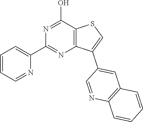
C12=C(C(O)=NC(C3=CC=CC=N3)=N1)SC=C2C1=CC2=C(N=C1)C=CC=C2
